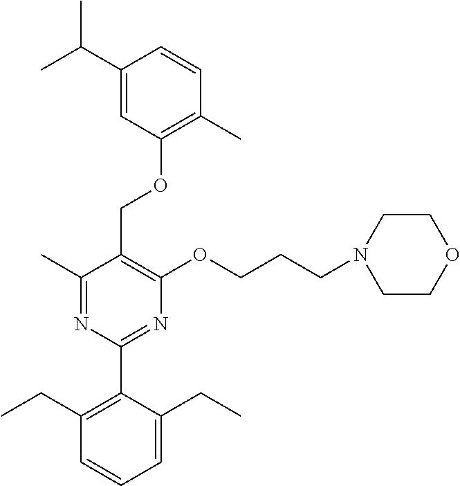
C1(C)=NC(C2=C(CC)C=CC=C2CC)=NC(OCCCN2CCOCC2)=C1COC1=C(C)C=CC(C(C)C)=C1
